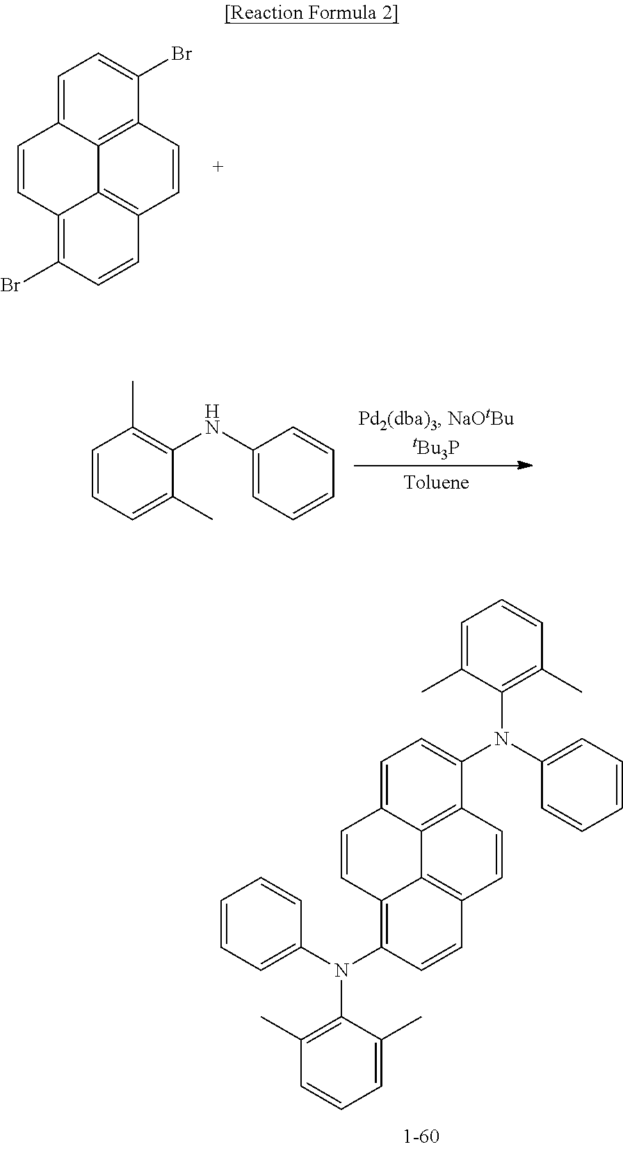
C1=C2C3=C(C(Br)=C1)C=CC1=C3C(=C(Br)C=C1)C=C2.C1=CC=C(C)C(NC2=CC=CC=C2)=C1C.C1=C2C3=C(C(N(C4=CC=CC=C4)C4=C(C)C=CC=C4C)=C1)C=CC1=C3C(=C(N(C3=CC=CC=C3)C3=C(C)C=CC=C3C)C=C1)C=C2
